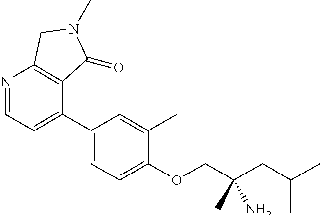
N1=CC=C(C2=CC=C(OCC(CC(C)C)(C)N)C(C)=C2)C2=C1CN(C)C2=O
